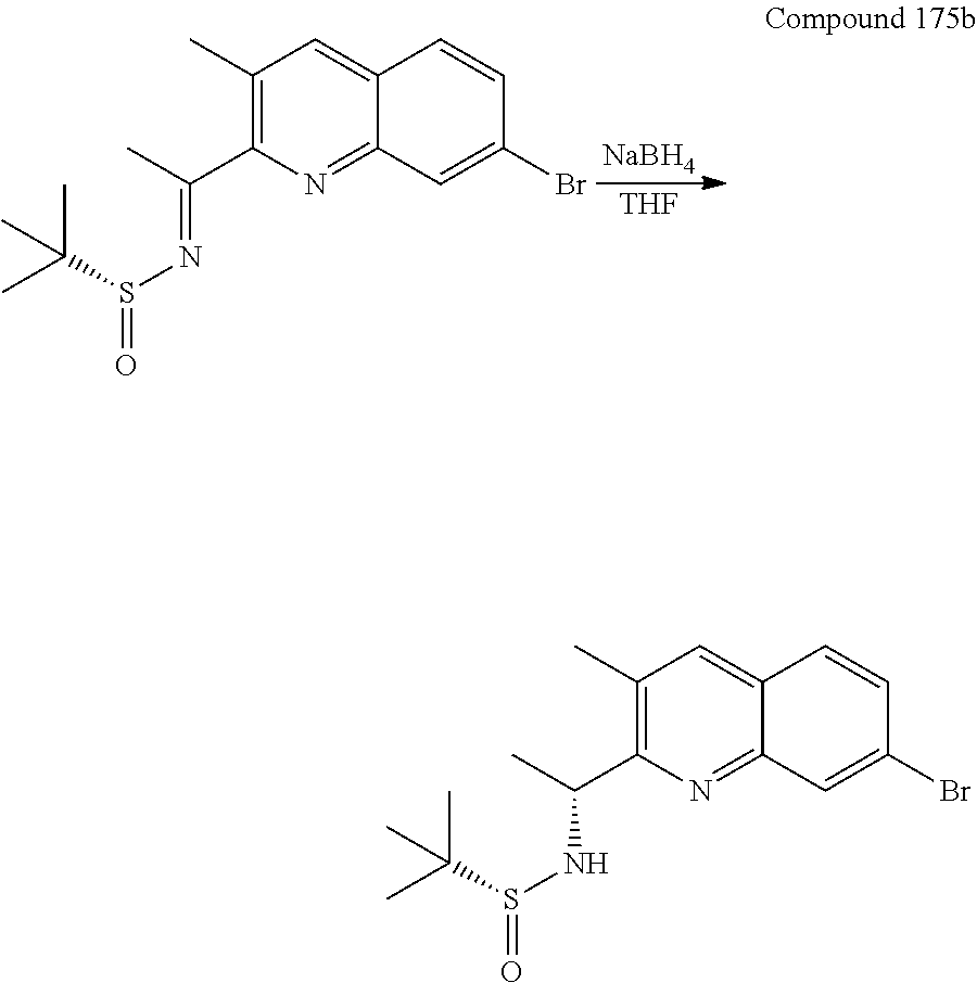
[NaBH4].[THF].C1(C)=C(C(C)=NS(=O)C(C)(C)C)N=C2C(=C1)C=CC(Br)=C2.C1(C)=C(C(C)NS(=O)C(C)(C)C)N=C2C(=C1)C=CC(Br)=C2
